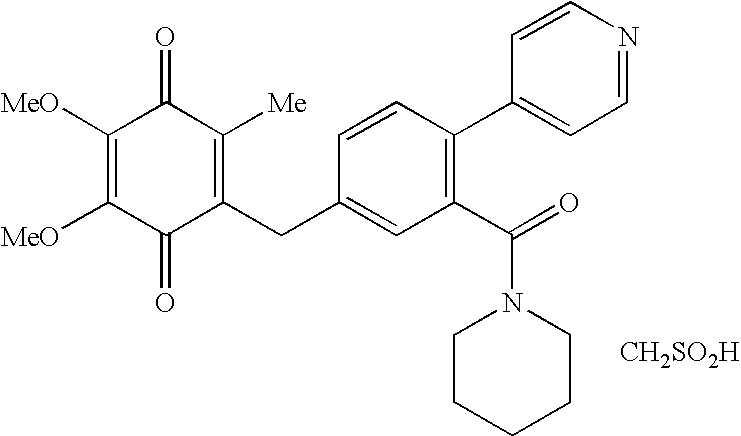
C1(=O)C(CC2=CC(C(N3CCCCC3)=O)=C(C3=CC=NC=C3)C=C2)=C([Me])C(=O)C([MeO])=C1[MeO].[CH2SO2H]
